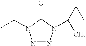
O=C1N(CC)N=NN1C1(C)CC1
